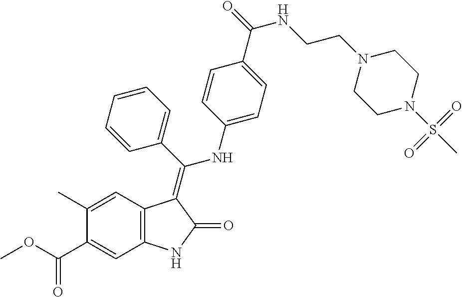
C1(C)=CC2=C(C=C1C(OC)=O)NC(=O)C2=C(C1=CC=CC=C1)NC1=CC=C(C(=O)NCCN2CCN(S(C)(=O)=O)CC2)C=C1
